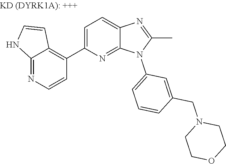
C1(C2=CC=C3N=C(C)N(C4=CC=CC(CN5CCOCC5)=C4)C3=N2)=C2C(=NC=C1)NC=C2
